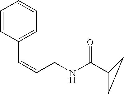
C1(C=CCNC(C2CC2)=O)=CC=CC=C1
